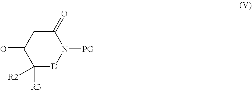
C1(=O)CC(=O)C([R2])([R3])[D]N1[PG]
